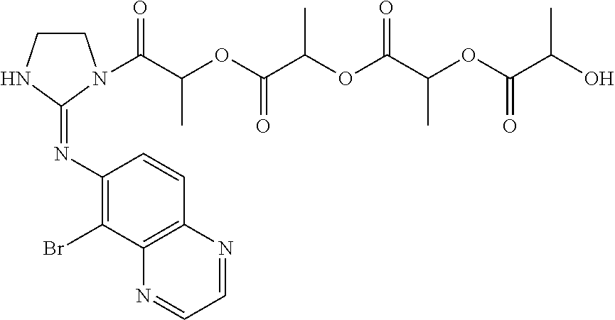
N(=C1NCCN1C(C(OC(C(OC(C(OC(C(O)C)=O)C)=O)C)=O)C)=O)C1=C(Br)C2=C(C=C1)N=CC=N2
